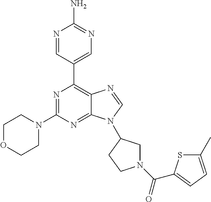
N1=CC(C2=C3C(=NC(N4CCOCC4)=N2)N(C2CN(C(=O)C4=CC=C(C)S4)CC2)C=N3)=CN=C1N
